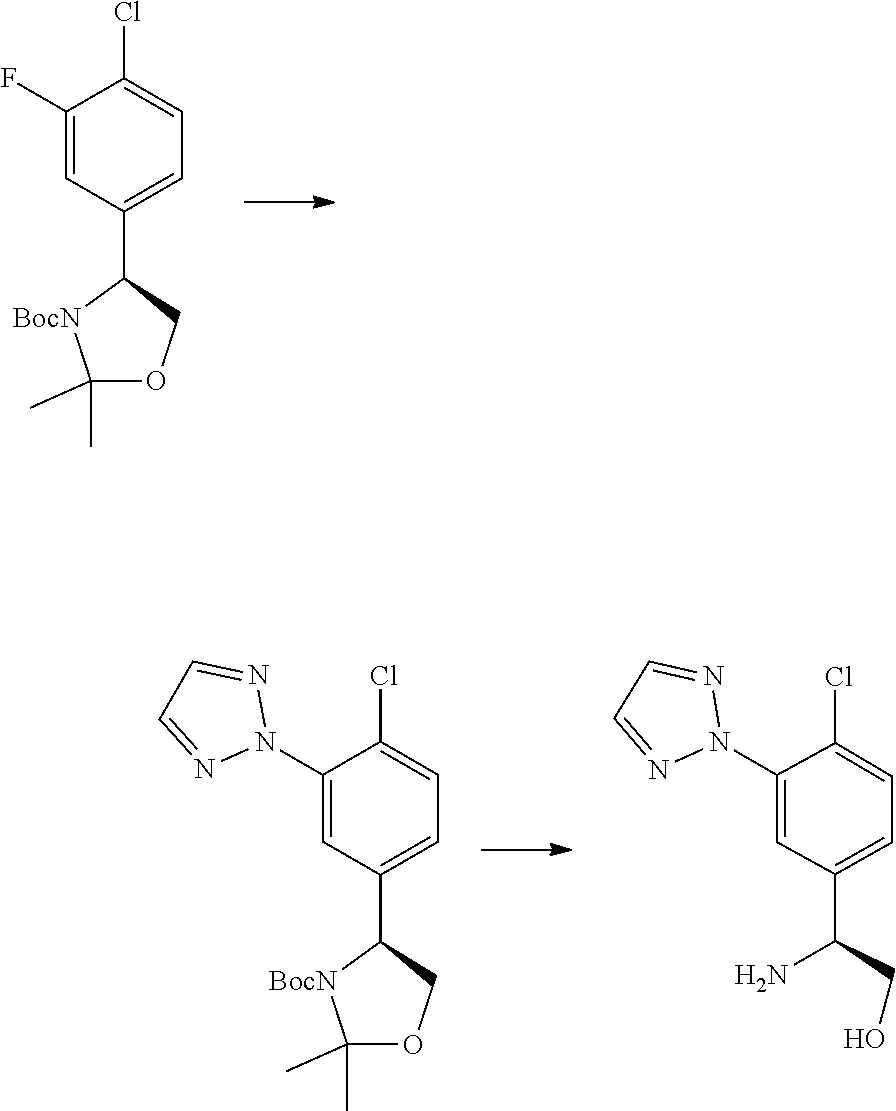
CC1(C)OCC(C2=CC=C(Cl)C(F)=C2)[BocN]1.N1=CC=NN1C1=CC(C2COC(C)(C)[BocN]2)=CC=C1Cl.N1=CC=NN1C1=CC(C(CO)N)=CC=C1Cl
